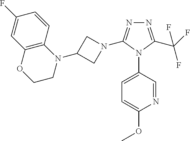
N1=C(C(F)(F)F)N(C2=CC=C(OC)N=C2)C(N2CC(N3C4=C(OCC3)C=C(F)C=C4)C2)=N1
